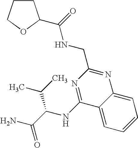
C1=CC=C2C(=C1)C(NC(C(C)C)C(N)=O)=NC(CNC(=O)C1CCCO1)=N2
